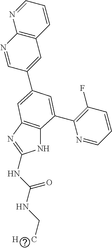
N1C2=C(N=C1NC(NC[H      C])=O)C=C(C1=CC3=C(N=C1)N=CC=C3)C=C2C1=C(F)C=CC=N1
